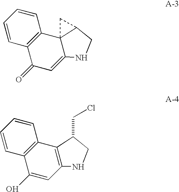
C1=C2C3(C4=C(C1=O)C=CC=C4)C(CN2)C3.C1=C(O)C2=C(C3=C1NCC3CCl)C=CC=C2
